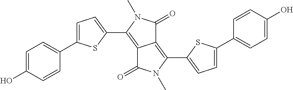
C12=C(C3=CC=C(C4=CC=C(O)C=C4)S3)N(C)C(=O)C1=C(C1=CC=C(C3=CC=C(O)C=C3)S1)N(C)C2=O
